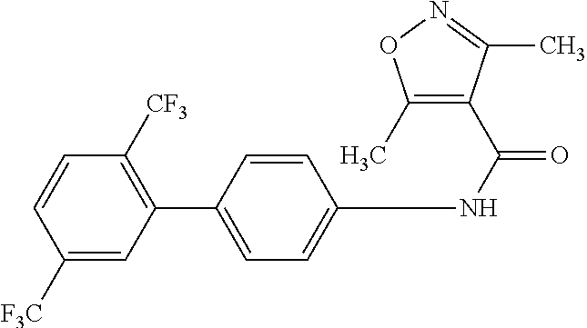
C1(C2=CC=C(NC(=O)C3=C(C)ON=C3C)C=C2)=C([CF3])C=CC([F3C])=C1
